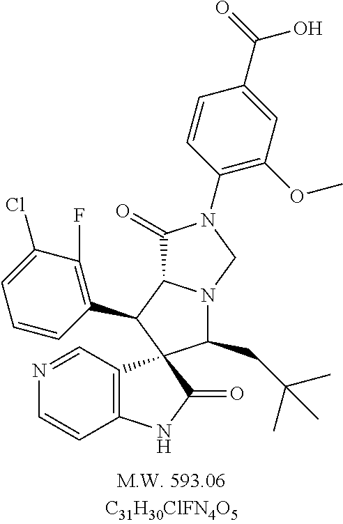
C12=C(C=NC=C1)C1(C(=O)N2)C(CC(C)(C)C)N2C(C1C1=C(F)C(Cl)=CC=C1)C(=O)N(C1=C(OC)C=C(C(=O)O)C=C1)C2
